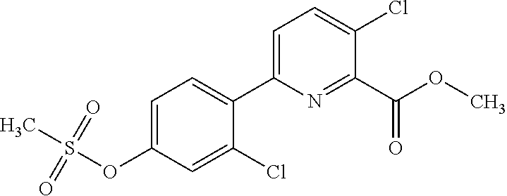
O=S(=O)(C)OC1=CC=C(C2=CC=C(Cl)C(C(OC)=O)=N2)C(Cl)=C1
